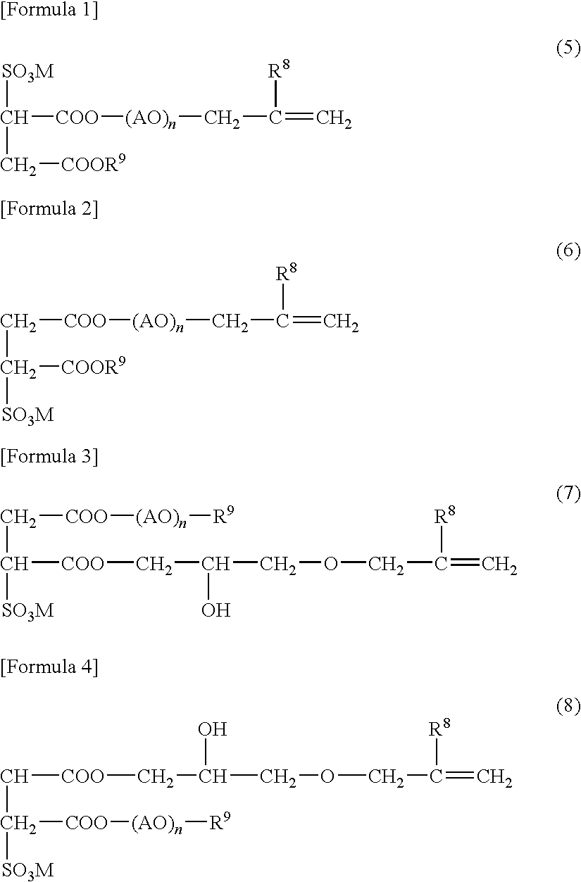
C([COO][(AO)n]CC(=C)[R8])([SO3M])C[COOR9].C([COO][(AO)n]CC(=C)[R8])C([COOR9])[SO3M].C(C([SO3M])[COO]CC(COCC(=C)[R8])O)[COO][(AO)n][R9].C([COO]CC(COCC(=C)[R8])O)C([COO][(AO)n][R9])[SO3M]
